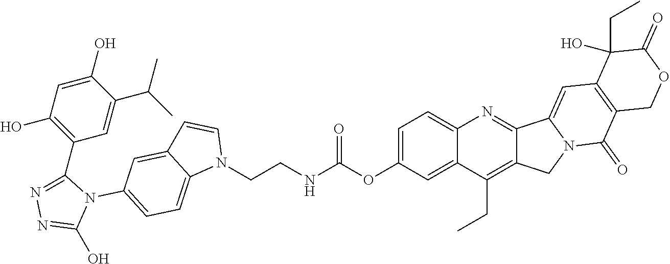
O=C(OC1=CC=C2C(=C1)C(CC)=C1C(=N2)C2=CC3=C(C(=O)N2C1)COC(=O)C3(O)CC)NCCN1C=CC2=CC(N3C(C4=C(O)C=C(O)C(C(C)C)=C4)=NN=C3O)=CC=C12
